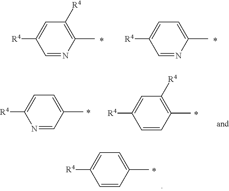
C1=NC(C)=C([R4])C=C1[R4].C1=NC(C)=CC=C1[R4].N1=CC(C)=CC=C1[R4].C1=CC(C)=C([R4])C=C1[R4].C1=CC(C)=CC=C1[R4]
